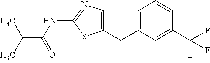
C1=C(CC2=CN=C(NC(C(C)C)=O)S2)C=C(C(F)(F)F)C=C1
